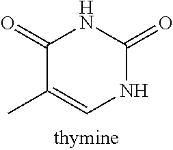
C1(=O)C(C)=CNC(=O)N1
